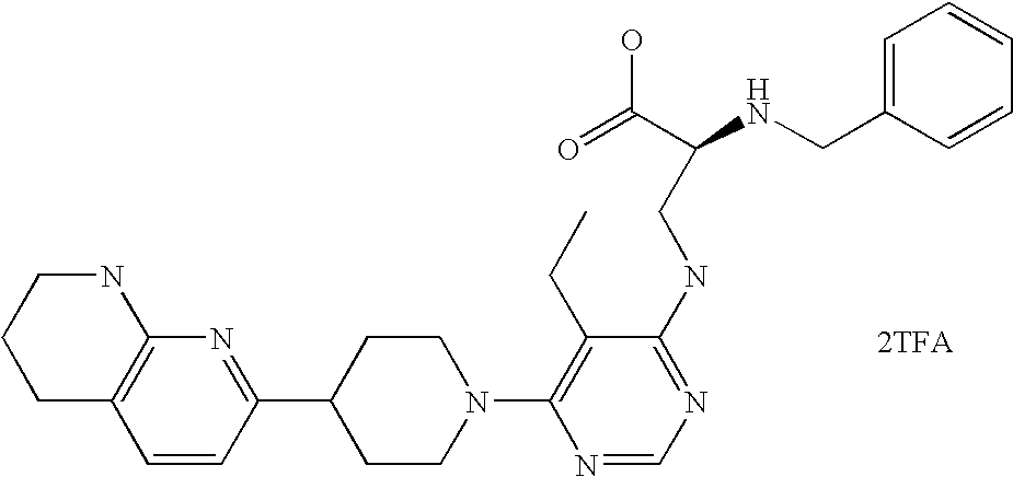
[2TFA].C1=CC(C2CCN(C3=C(CC)C(NCC(NCC4=CC=CC=C4)C(=O)O)=NC=N3)CC2)=NC2=C1CCCN2
